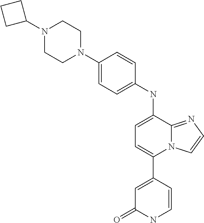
C1(C2=CC=C(NC3=CC=C(N4CCN(C5CCC5)CC4)C=C3)C3=NC=CN23)=CC(=O)NC=C1
